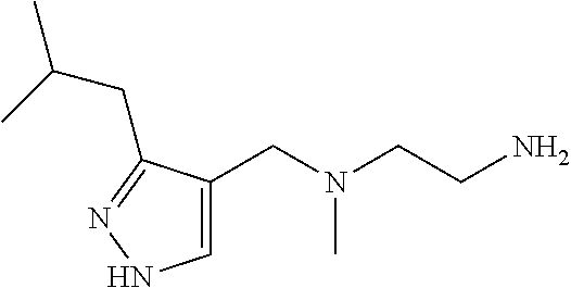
C1=C(CN(CCN)C)C(CC(C)C)=NN1
